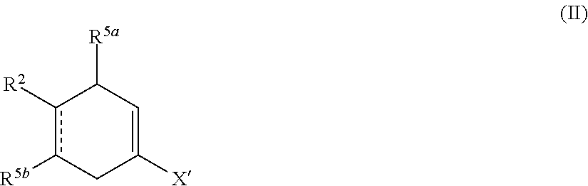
c1([R2])c([R5b])CC([X])=CC1[R5a]
